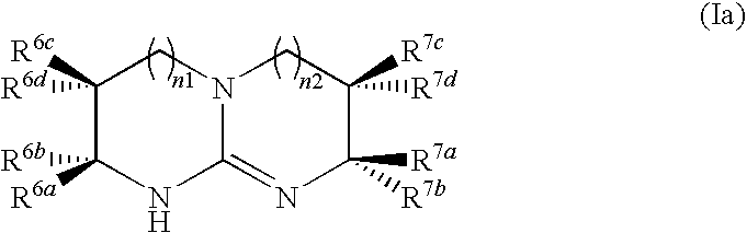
C1([R6c])([R6d])C([R6a])([R6b])NC2=NC([R7a])([R7b])C([R7c])([R7d])CN2C1
